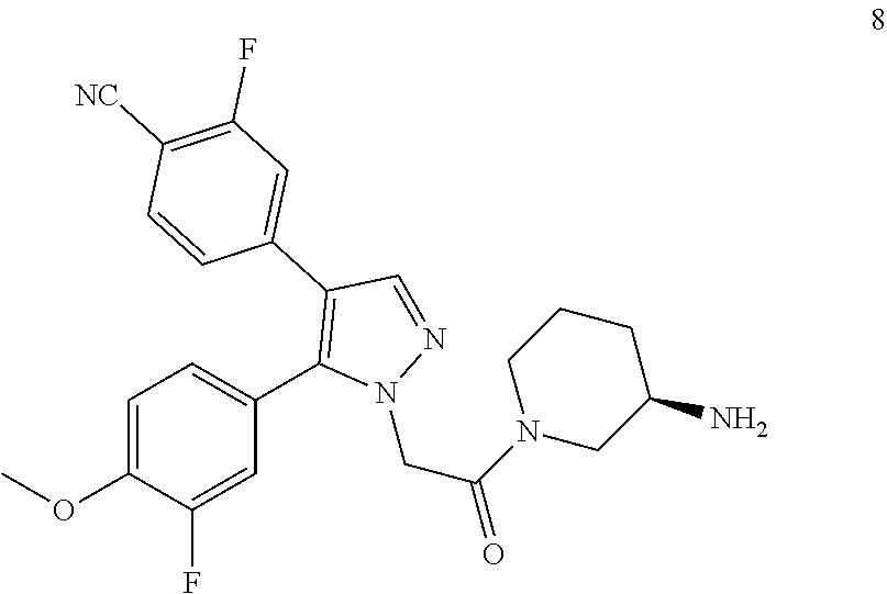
N1=CC(C2=CC(F)=C([NC])C=C2)=C(C2=CC=C(OC)C(F)=C2)N1CC(=O)N1CC(N)CCC1
